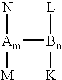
[Am]([Bn]([L])[K])(N)[M]
